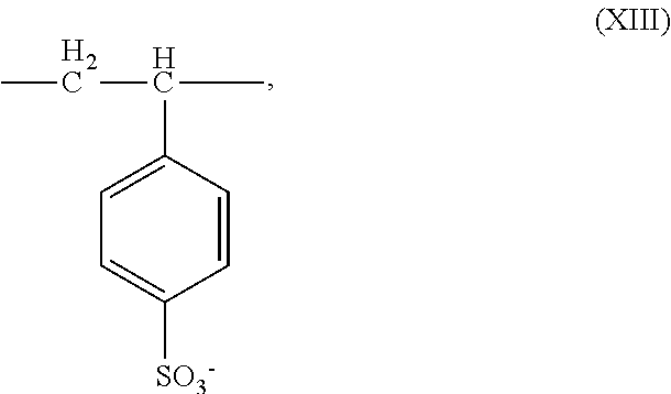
C1(C(C)CC)=CC=C([SO3-])C=C1
